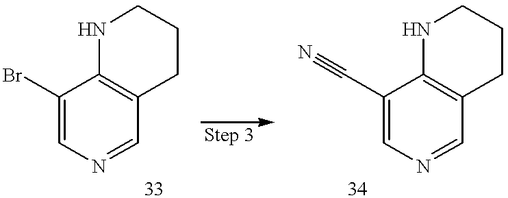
C1(Br)=CN=CC2=C1NCCC2.C1(C#N)=CN=CC2=C1NCCC2
